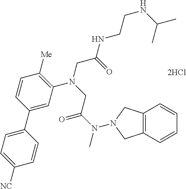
[2HCl].C1=C(C2=CC=C([NC])C=C2)C=CC([Me])=C1N(CC(NCCNC(C)C)=O)CC(N(C)N1CC2=C(C=CC=C2)C1)=O
